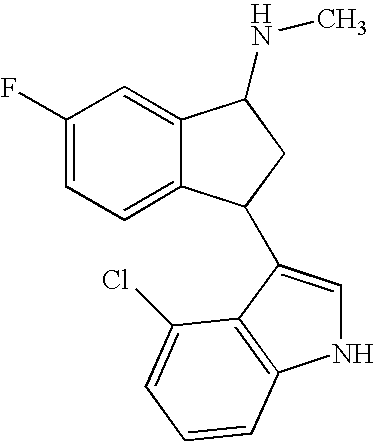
C1(F)=CC=C2C(=C1)C(NC)CC2C1=CNC2=C1C(Cl)=CC=C2
